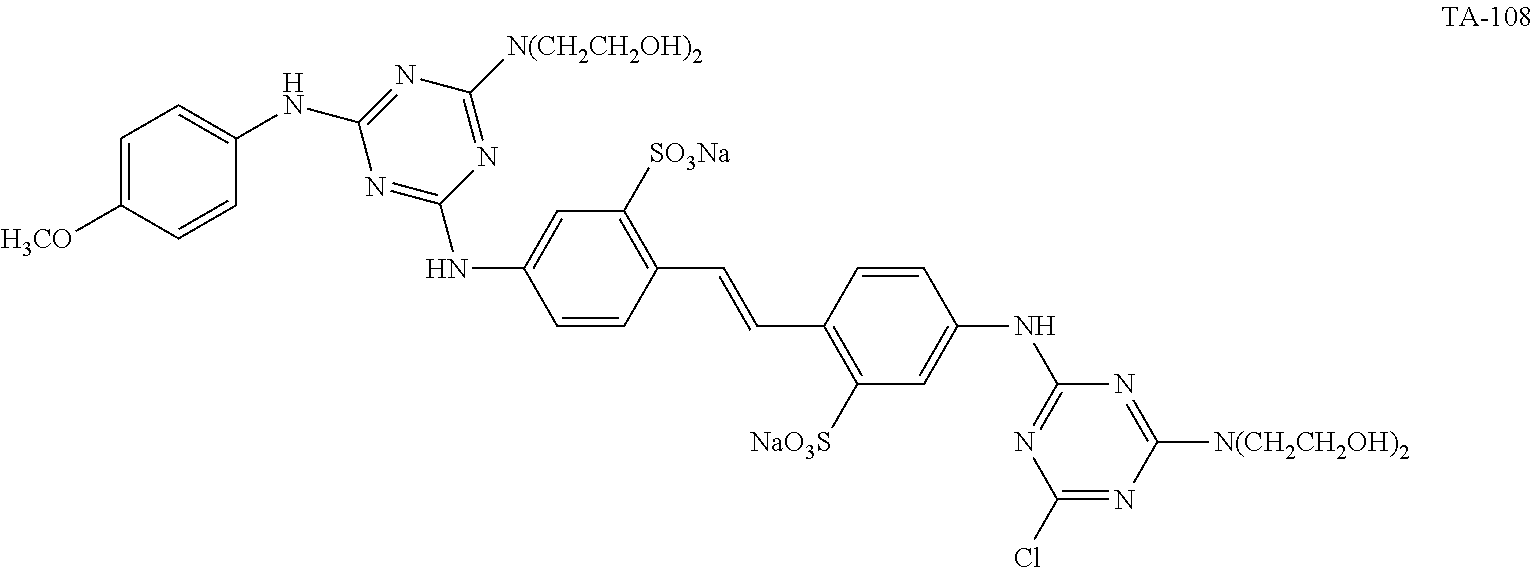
C1=CC(C=CC2=C([NaO3S])C=C(NC3=NC(Cl)=NC([N(CH2CH2OH)2])=N3)C=C2)=C([SO3Na])C=C1NC1=NC(NC2=CC=C([H3CO])C=C2)=NC([N(CH2CH2OH)2])=N1
